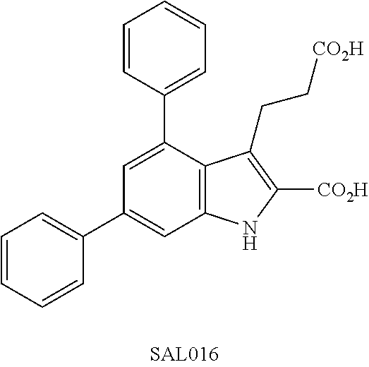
C1=C(C2=CC=CC=C2)C2=C(C=C1C1=CC=CC=C1)NC([CO2H])=C2CC[CO2H]
